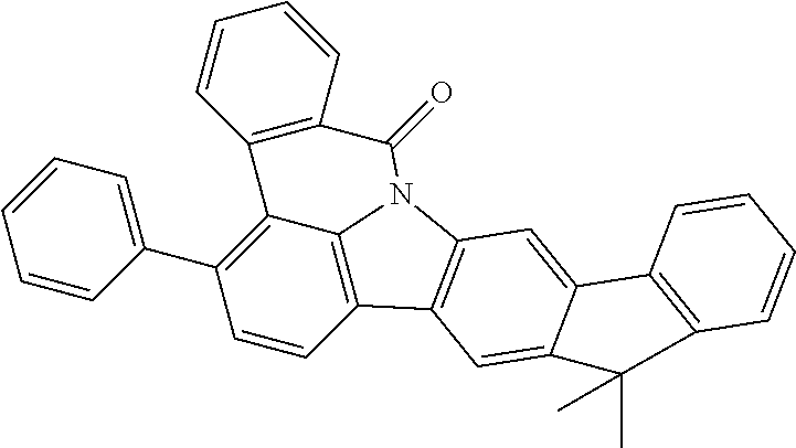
C1=CC2=C3C(=C1C1=CC=CC=C1)C1=C(C=CC=C1)C(=O)N3C1=C2C=C2C(=C1)C1=C(C=CC=C1)C2(C)C
